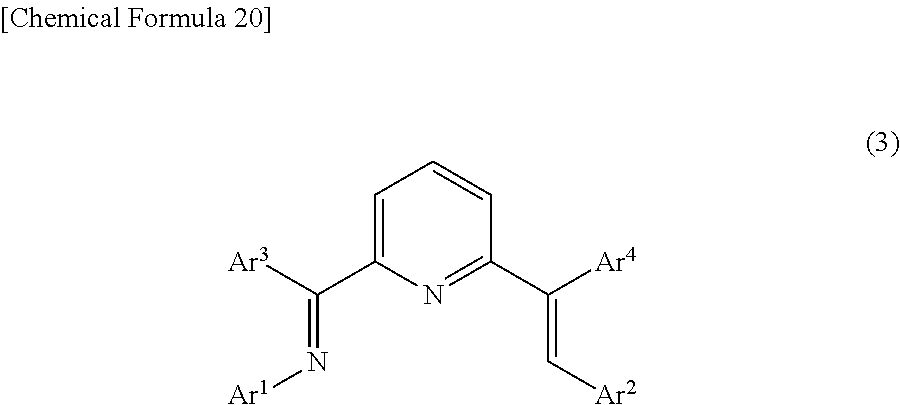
C1=C(C([Ar3])=N[Ar1])N=C(C([Ar4])=C[Ar2])C=C1
